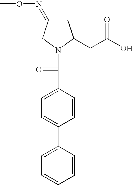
C1=C(C2=CC=C(C(=O)N3C(CC(O)=O)CC(=NOC)C3)C=C2)C=CC=C1
